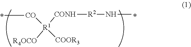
C[CO][R1]([COOR3])([CONH][R2]NC)[R4OCO]
